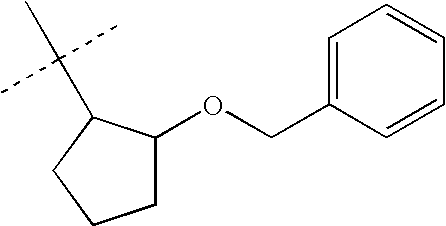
C1C(OCC2=CC=CC=C2)C(C(C)(C)C)CC1
